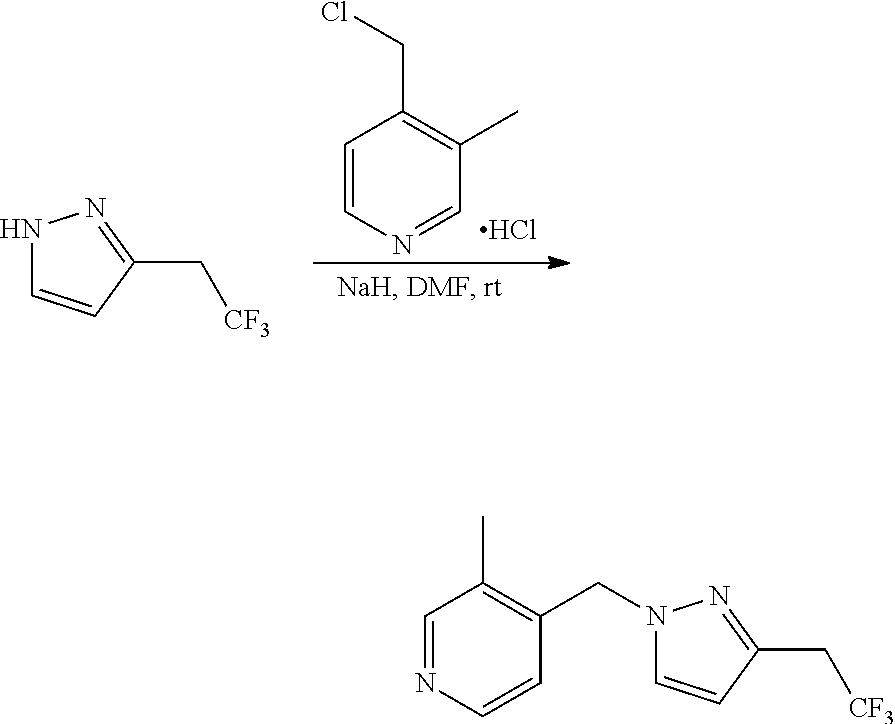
N1C=CC(C[CF3])=N1.C1=CN=CC(C)=C1CCl.Cl.N1(CC2=C(C)C=NC=C2)C=CC(C[CF3])=N1
